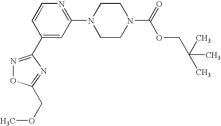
C1(C2=NOC(COC)=N2)=CC(N2CCN(C(=O)OCC(C)(C)C)CC2)=NC=C1
